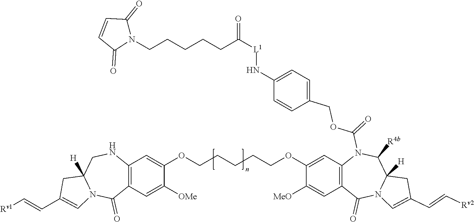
C1=C(OCCCCCOC2=CC3=C(C=C2[OMe])C(=O)N2C([H])(CN3)CC(C=C[Rv1])=C2)C([MeO])=CC2=C1N(C(OCC1=CC=C(N[L1]C(CCCCCN3C(=O)C=CC3=O)=O)C=C1)=O)C([R4b])C1([H])N(C2=O)C=C(C=C[Rv2])C1
